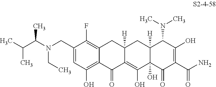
C1(CN(C(C(C)C)C)CC)=CC(O)=C2C(=C1F)CC1([H])C(=C(O)C3(O)C([H])(C1)C(N(C)C)C(O)=C(C(N)=O)C3=O)C2=O
